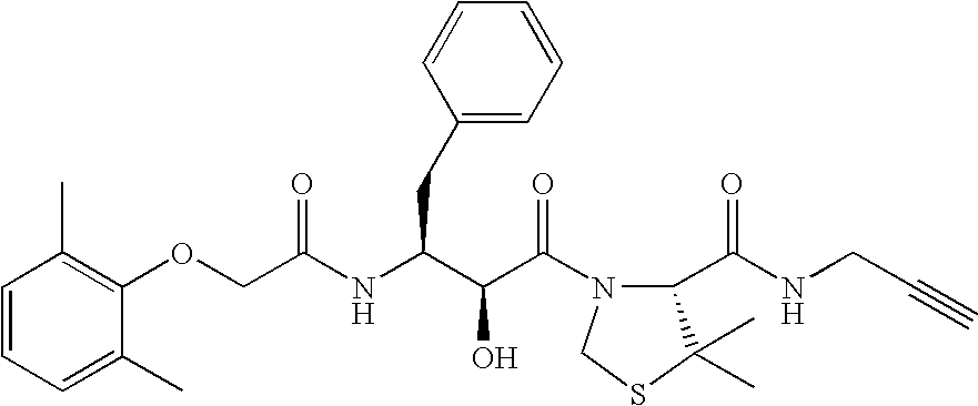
O(CC(NC(C(C(N1C(C(NCC#C)=O)C(C)(C)SC1)=O)O)CC1=CC=CC=C1)=O)C1=C(C)C=CC=C1C
